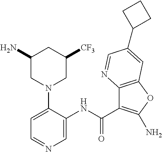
C1=C(N2CC([CF3])CC(N)C2)C(NC(C2=C(N)OC3=C2N=CC(C2CCC2)=C3)=O)=CN=C1
